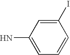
C1=CC=C(N)C=C1I
